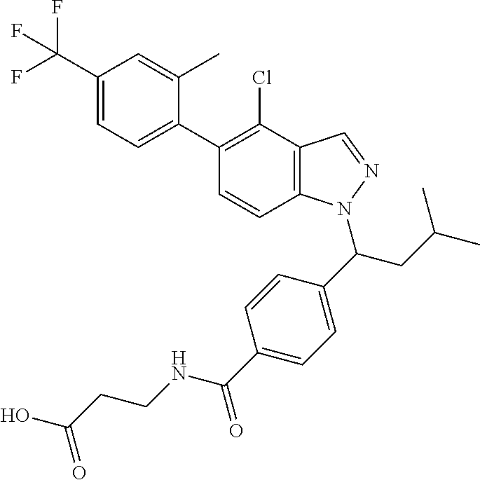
C1(C(F)(F)F)=CC=C(C2=C(Cl)C3=C(C=C2)N(C(C2=CC=C(C(=O)NCCC(O)=O)C=C2)CC(C)C)N=C3)C(C)=C1
